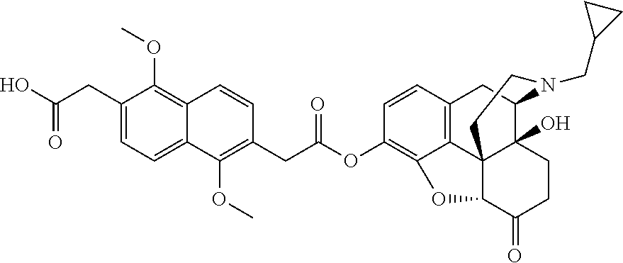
C1(CC(O)=O)=CC=C2C(=C1OC)C=CC(CC(OC1=C3C4=C(C=C1)CC1C5(O)C4(C(C(=O)CC5)O3)CCN1CC1CC1)=O)=C2OC
